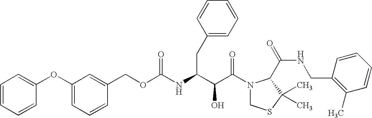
O(C(NC(C(C(N1CSC(C)(C)C1C(NCC1=C(C)C=CC=C1)=O)=O)O)CC1=CC=CC=C1)=O)CC1=CC(OC2=CC=CC=C2)=CC=C1
